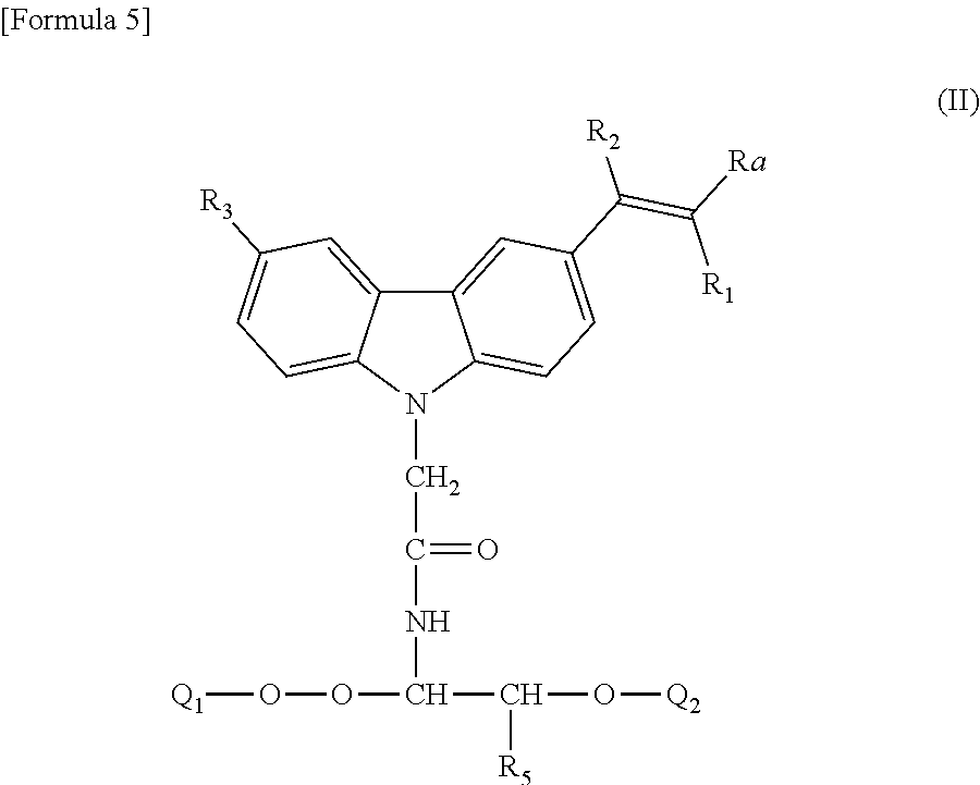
C12=CC(C([R2])=C([Ra])[R1])=CC=C1N(CC(NC(OO[Q1])C(O[Q2])[R5])=O)C1=CC=C([R3])C=C21
